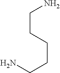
C(CCCCN)N
